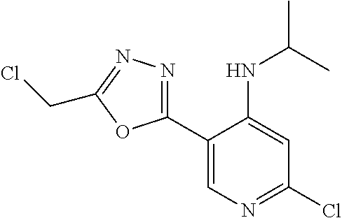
C1(C2=CN=C(Cl)C=C2NC(C)C)=NN=C(CCl)O1
